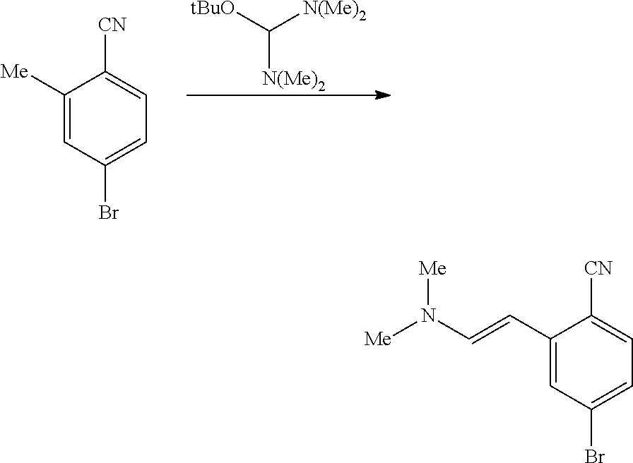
C([N(Me)2])([tBuO])[N(Me)2].C1([CN])=CC=C(Br)C=C1[Me].N(C=CC1=CC(Br)=CC=C1[CN])([Me])[Me]
